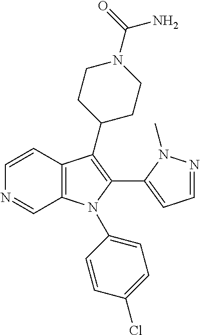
C12=C(N(C3=CC=C(Cl)C=C3)C(C3=CC=NN3C)=C1C1CCN(C(=O)N)CC1)C=NC=C2
